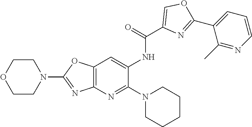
C12=C(N=C(N3CCCCC3)C(NC(C3=COC(C4=CC=CN=C4C)=N3)=O)=C1)N=C(N1CCOCC1)O2
